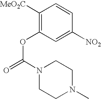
C1([MeO2C])=C(OC(N2CCN(C)CC2)=O)C=C([NO2])C=C1
